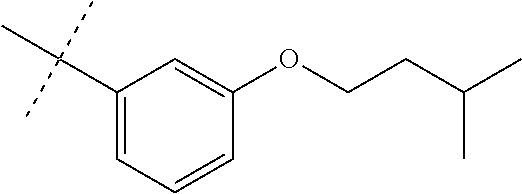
C1(C(C)(C)C)=CC=CC(OCCC(C)C)=C1
